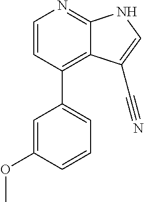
C1=CC(C2=CC=CC(OC)=C2)=C2C(=N1)NC=C2C#N
